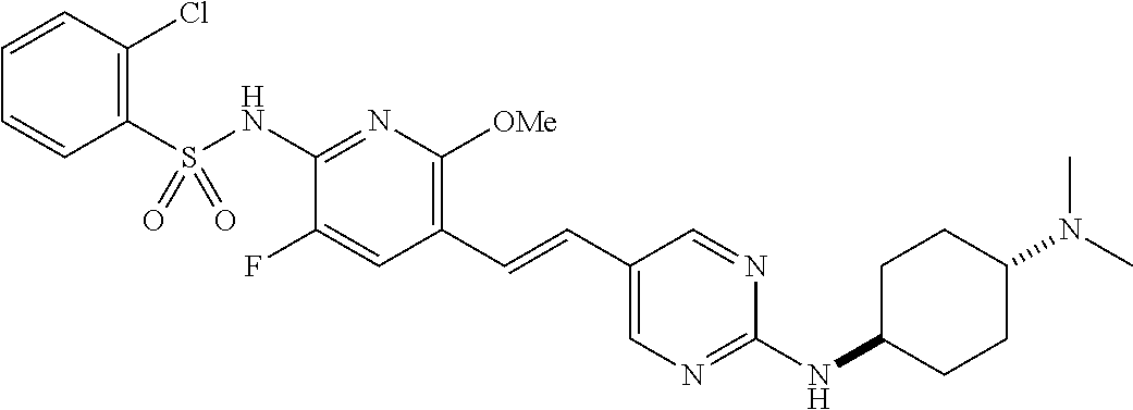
C1(S(NC2=NC([OMe])=C(C=CC3=CN=C(NC4CCC(N(C)C)CC4)N=C3)C=C2F)(=O)=O)=C(Cl)C=CC=C1
